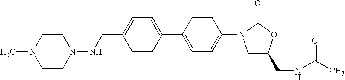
C1(CNN2CCN(C)CC2)=CC=C(C2=CC=C(N3CC(CNC(C)=O)OC3=O)C=C2)C=C1
